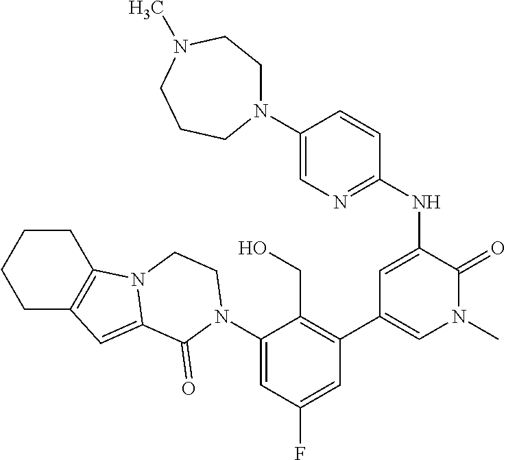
C1(N2C(=O)C3=CC4=C(CCCC4)N3CC2)=CC(F)=CC(C2=CN(C)C(=O)C(NC3=NC=C(N4CCN(C)CCC4)C=C3)=C2)=C1CO
